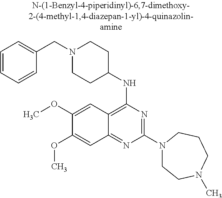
C1=CC=CC(CN2CCC(NC3=C4C(=NC(N5CCN(C)CCC5)=N3)C=C(OC)C(OC)=C4)CC2)=C1
